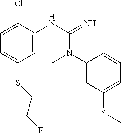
C1=C(Cl)C(NC(N(C)C2=CC(SC)=CC=C2)=N)=CC(SCCF)=C1
